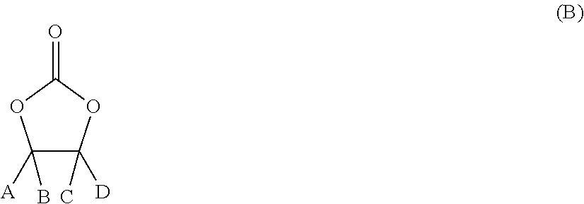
C1([A])(B)C(C)([D])OC(=O)O1
